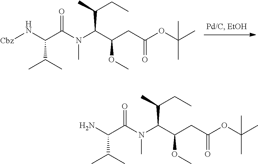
C(C(C)CC)(C(CC(=O)OC(C)(C)C)OC)N(C)C(C(N[Cbz])C(C)C)=O.C(C(C)CC)(C(CC(=O)OC(C)(C)C)OC)N(C)C(C(N)C(C)C)=O
